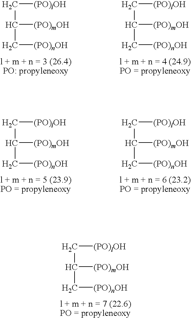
C(C(C[(PO)nOH])[(PO)mOH])[(PO)lOH].C(C(C[(PO)nOH])[(PO)mOH])[(PO)lOH].C(C(C[(PO)nOH])[(PO)mOH])[(PO)lOH].C(C(C[(PO)nOH])[(PO)mOH])[(PO)lOH].C(C(C[(PO)nOH])[(PO)mOH])[(PO)lOH]
